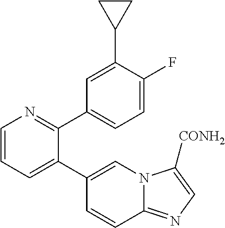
C1=CC=C(C2=CN3C(=NC=C3[CONH2])C=C2)C(C2=CC=C(F)C(C3CC3)=C2)=N1
